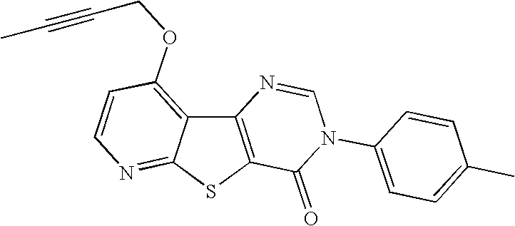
C12=C(SC3=NC=CC(OCC#CC)=C13)C(=O)N(C1=CC=C(C)C=C1)C=N2
